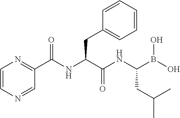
C1=CN=CC(C(=O)NC(C(=O)NC(B(O)O)CC(C)C)CC2=CC=CC=C2)=N1
